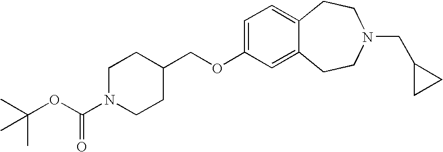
C1(OCC2CCN(C(OC(C)(C)C)=O)CC2)=CC=C2C(=C1)CCN(CC1CC1)CC2
